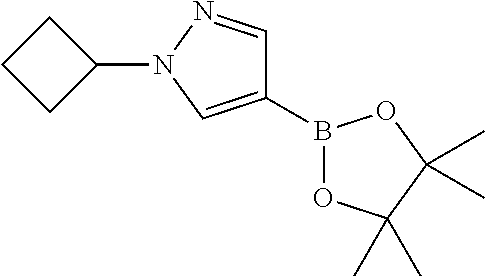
C1(B2OC(C)(C)C(C)(C)O2)=CN(C2CCC2)N=C1
